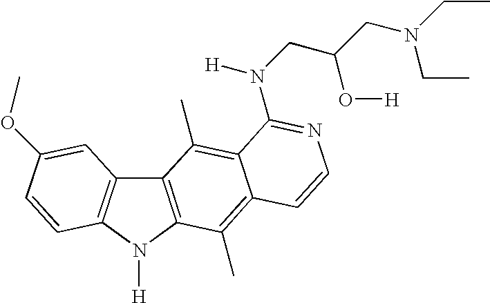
C12=C(N([H])C3=C1C=C(OC)C=C3)C(C)=C1C(=C2C)C(N([H])CC(CN(CC)CC)O[H])=NC=C1
